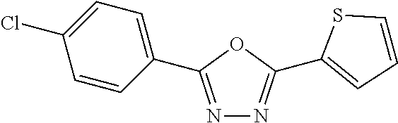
N1=C(C2=CC=C(Cl)C=C2)OC(C2=CC=CS2)=N1
